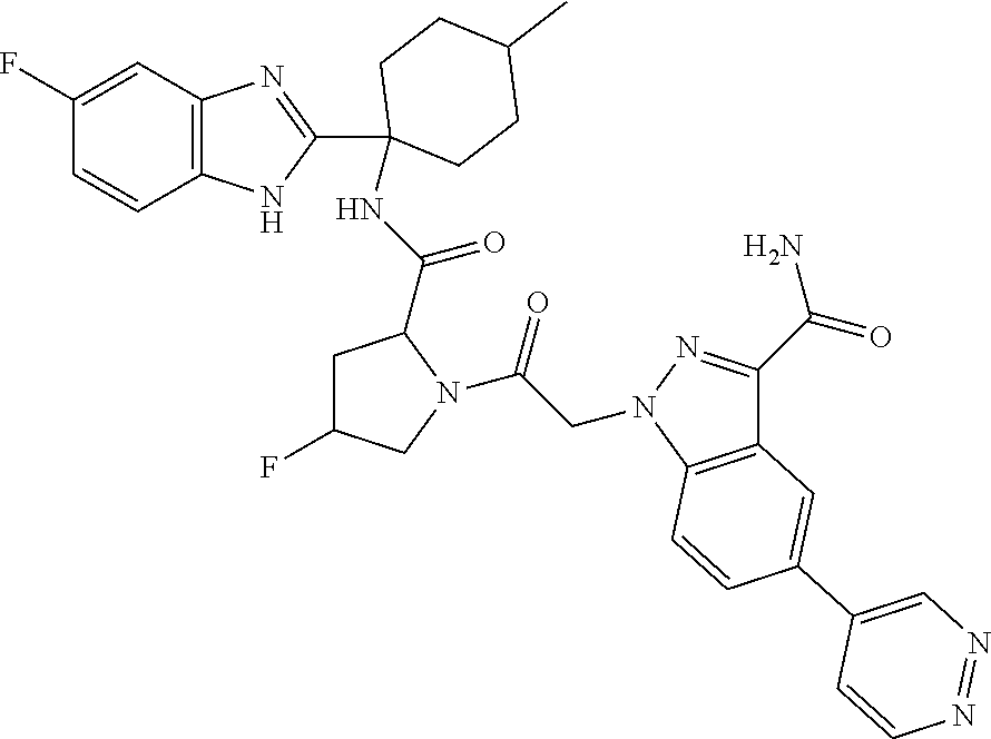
C12=C(C=C(F)C=C1)N=C(C1(NC(=O)C3CC(F)CN3C(=O)CN3N=C(C(N)=O)C4=C3C=CC(C3=CN=NC=C3)=C4)CCC(C)CC1)N2
